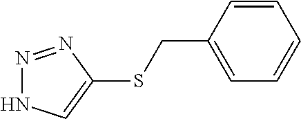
N1=NC(SCC2=CC=CC=C2)=CN1
